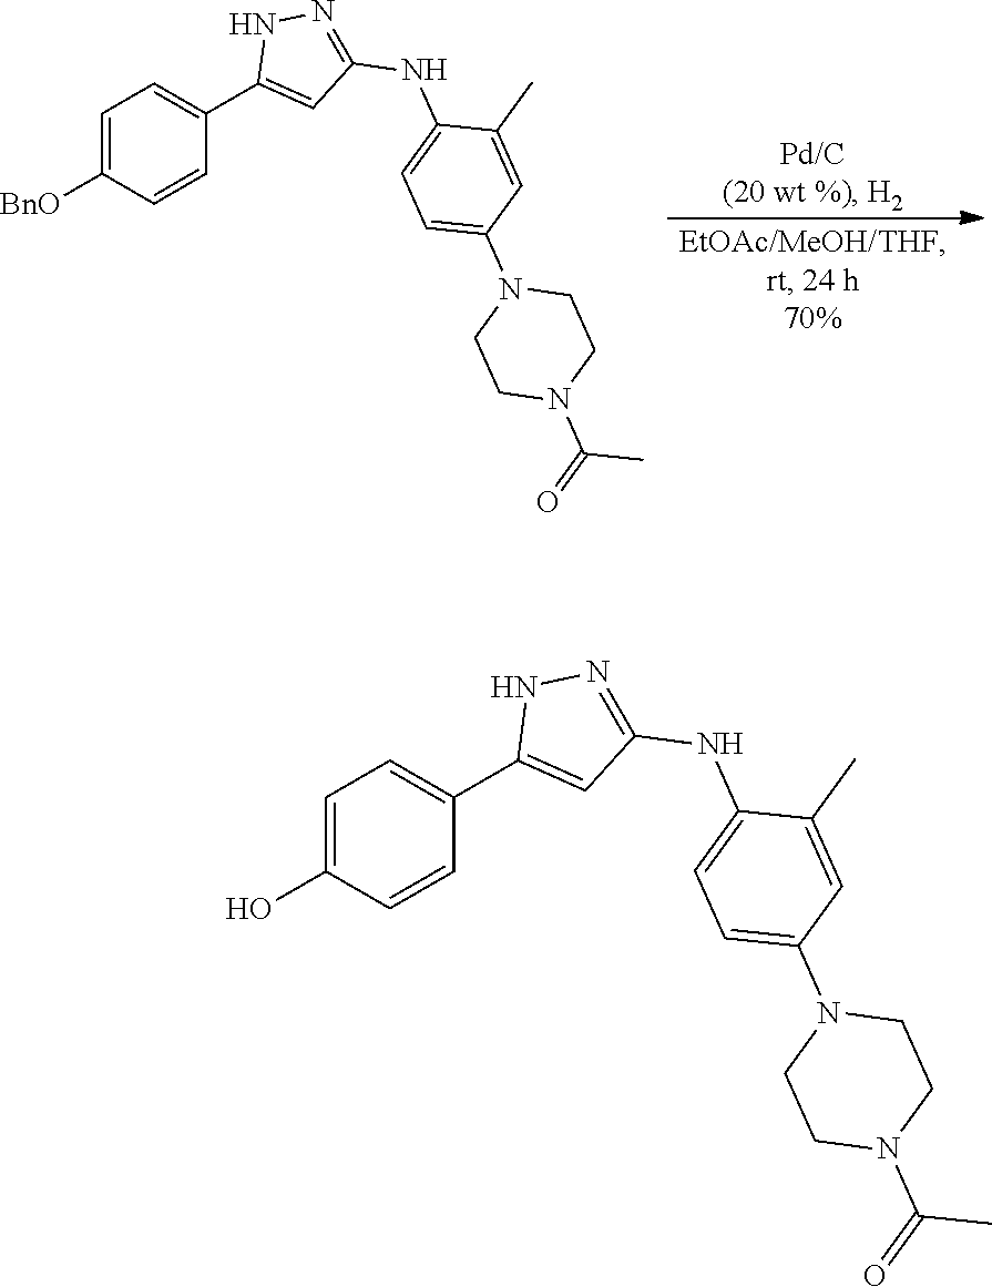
C1=C([BnO])C=CC(C2=CC(NC3=CC=C(N4CCN(C(=O)C)CC4)C=C3C)=NN2)=C1.C1=C(O)C=CC(C2=CC(NC3=CC=C(N4CCN(C(=O)C)CC4)C=C3C)=NN2)=C1
